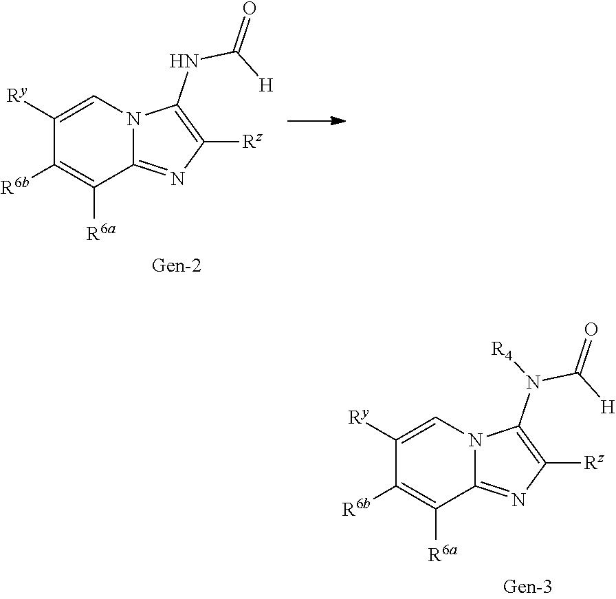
C1=C([Ry])C([R6b])=C([R6a])C2=NC([Rz])=C(NC(=O)[H])N12.[R6b]C1=C([R6a])C2=NC([Rz])=C(N(C(=O)[H])[R4])N2C=C1[Ry]
